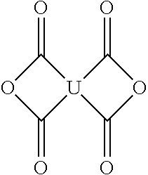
C1(=O)OC(=O)[U]12C(=O)OC2=O
